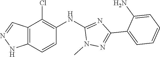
N(C1=NC(C2=CC=CC=C2N)=NN1C)C1=C(Cl)C2=C(NN=C2)C=C1
